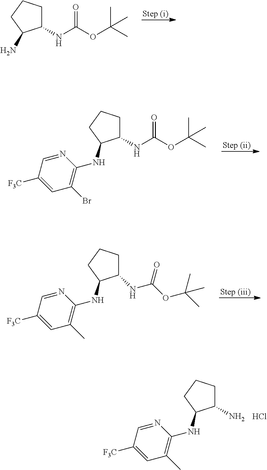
N(C(OC(C)(C)C)=O)C1CCCC1NC1=C(Br)C=C([F3C])C=N1.NC1CCCC1NC1=C(C)C=C([F3C])C=N1.Cl.N(C(OC(C)(C)C)=O)C1CCCC1NC1=C(C)C=C([F3C])C=N1.N(C(OC(C)(C)C)=O)C1CCCC1N
